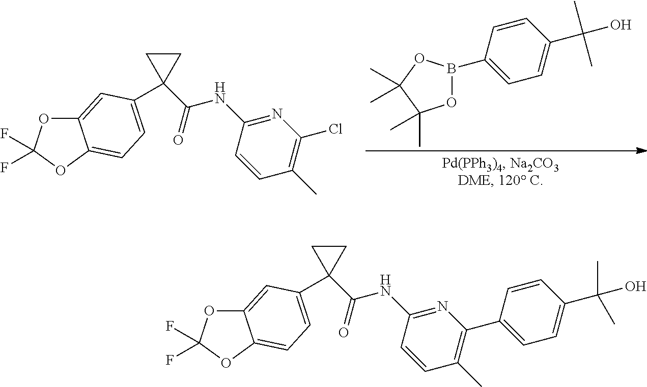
C1=C(C(O)(C)C)C=CC(B2OC(C)(C)C(C)(C)O2)=C1.C12=CC(C3(C(NC4=NC(Cl)=C(C)C=C4)=O)CC3)=CC=C1OC(F)(F)O2.C12=CC(C3(C(NC4=NC(C5=CC=C(C(O)(C)C)C=C5)=C(C)C=C4)=O)CC3)=CC=C1OC(F)(F)O2
